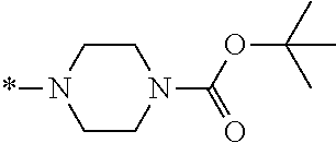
C1CN(*)CCN1C(=O)OC(C)(C)C
